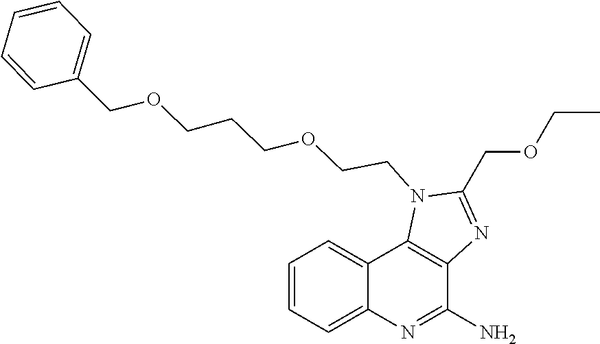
C(C1=NC2=C(C3=CC=CC=C3N=C2N)N1CCOCCCOCC1=CC=CC=C1)OCC
